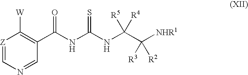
[Z]1=CN=CC(C(NC(NC(C([NHR1])([R3])[R2])([R5])[R4])=S)=O)=C1[W]
